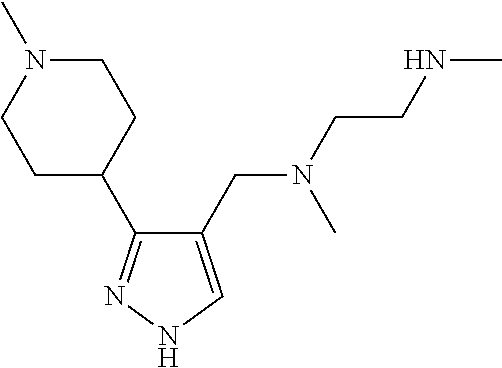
C1(CN(CCNC)C)=CNN=C1C1CCN(C)CC1
